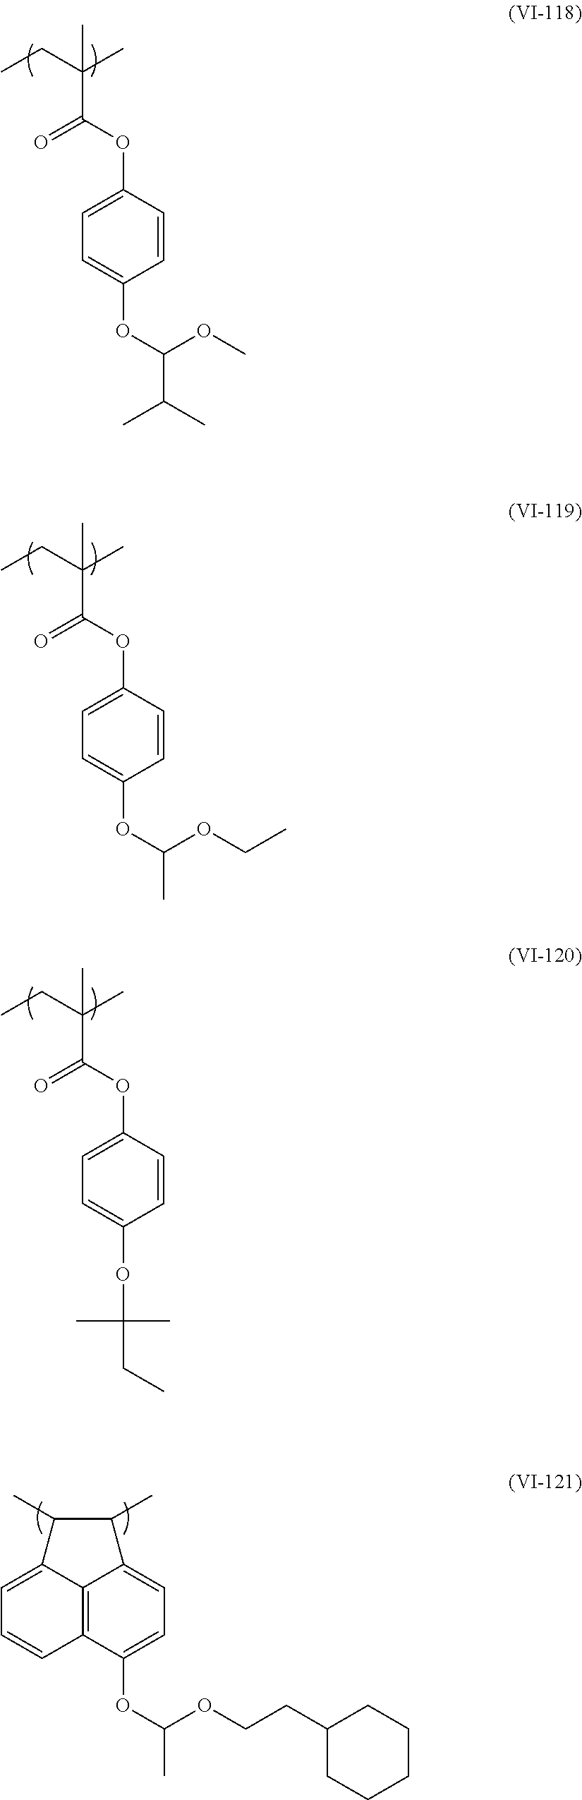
CCC(C)(C)C(OC1=CC=C(OC(C)OCC)C=C1)=O.CCC(C)(C)C(OC1=CC=C(OC(C)(C)CC)C=C1)=O.CCC(C)(C)C(OC1=CC=C(OC(C(C)C)OC)C=C1)=O.C1=C2C3=C(C=C1)C(OC(C)OCCC1CCCCC1)=CC=C3C(C)C2C
